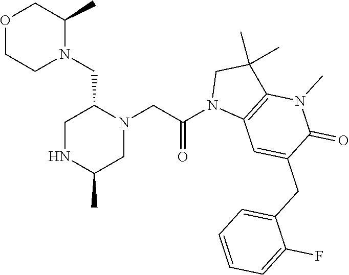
O1CCN(CC2N(CC(N3C4=C(C(C)(C)C3)N(C)C(=O)C(CC3=CC=CC=C3F)=C4)=O)CC(C)NC2)C(C)C1
